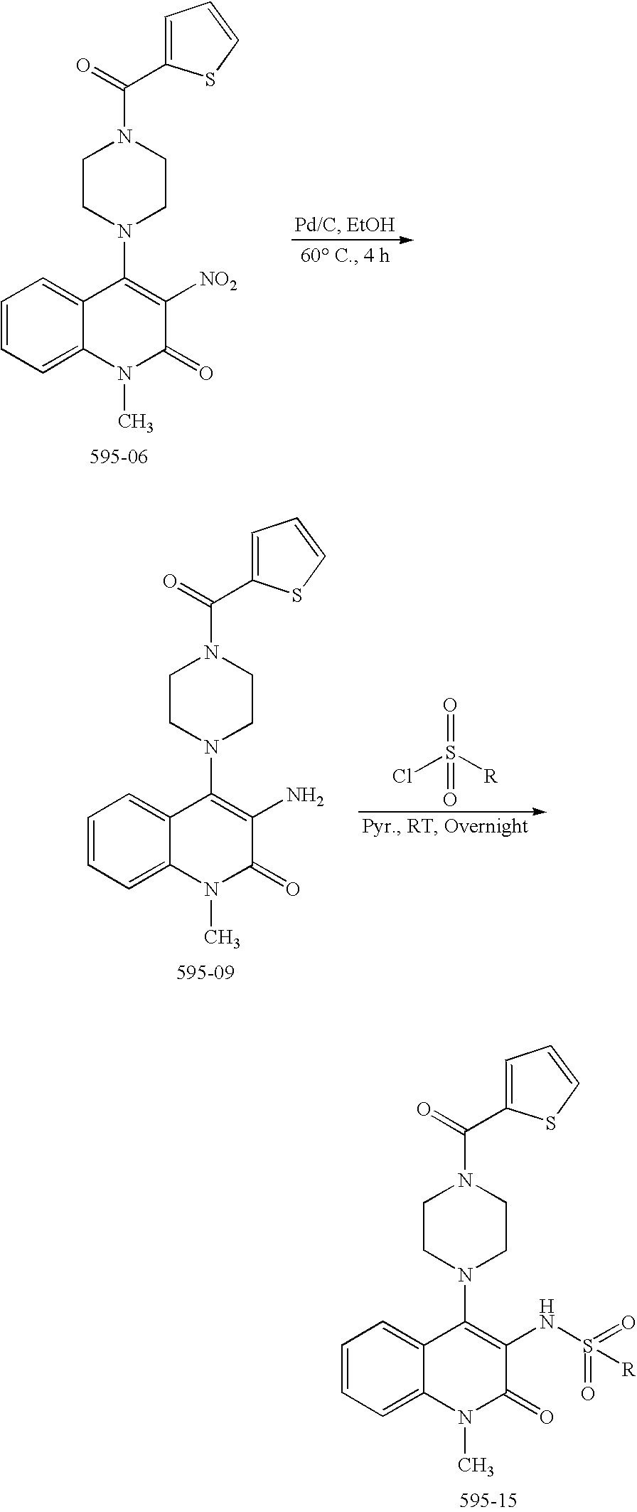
C1=CC=C2C(=C1)C(N1CCN(C(C3=CC=CS3)=O)CC1)=C(NS(=O)(=O)[R])C(=O)N2C.C1=CC=C2C(=C1)C(N1CCN(C(C3=CC=CS3)=O)CC1)=C([NO2])C(=O)N2C.O=S(Cl)([R])=O.C1=CC=C2C(=C1)C(N1CCN(C(C3=CC=CS3)=O)CC1)=C(N)C(=O)N2C
